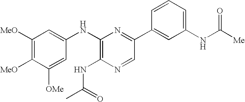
C1([MeO])=C([MeO])C([OMe])=CC(NC2=C(NC(C)=O)N=CC(C3=CC(NC([Me])=O)=CC=C3)=N2)=C1
